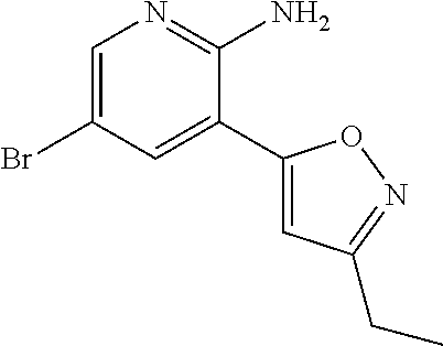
C1=C(Br)C=C(C2=CC(CC)=NO2)C(N)=N1
